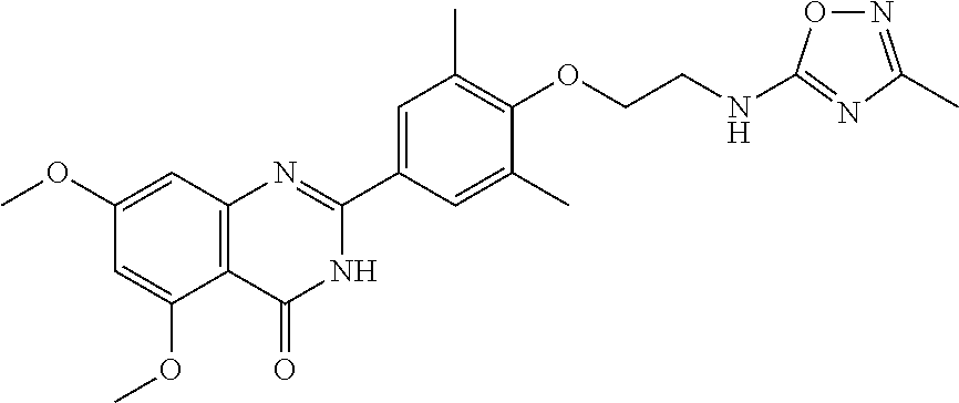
C1(OC)=CC2=C(C(OC)=C1)C(=O)NC(C1=CC(C)=C(OCCNC3=NC(C)=NO3)C(C)=C1)=N2
